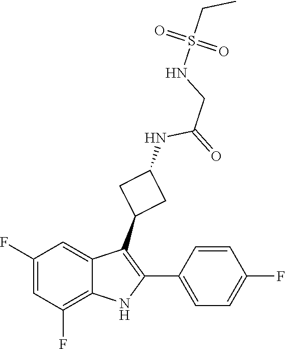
O=S(=O)(NCC(NC1CC(C2=C(C3=CC=C(F)C=C3)NC3=C(F)C=C(F)C=C23)C1)=O)CC
